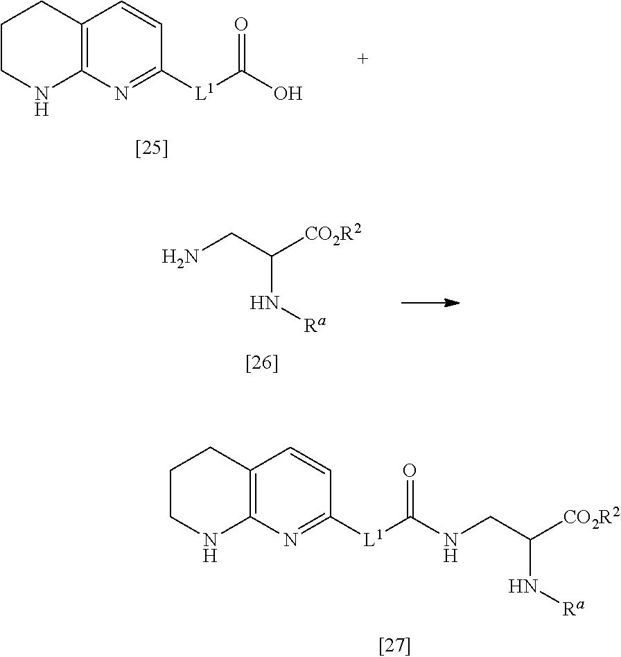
C12=C(N=C([L1]C(O)=O)C=C1)NCCC2.NCC([CO2R2])N[Ra].C12=C(N=C([L1]C(=O)NCC([CO2R2])N[Ra])C=C1)NCCC2
